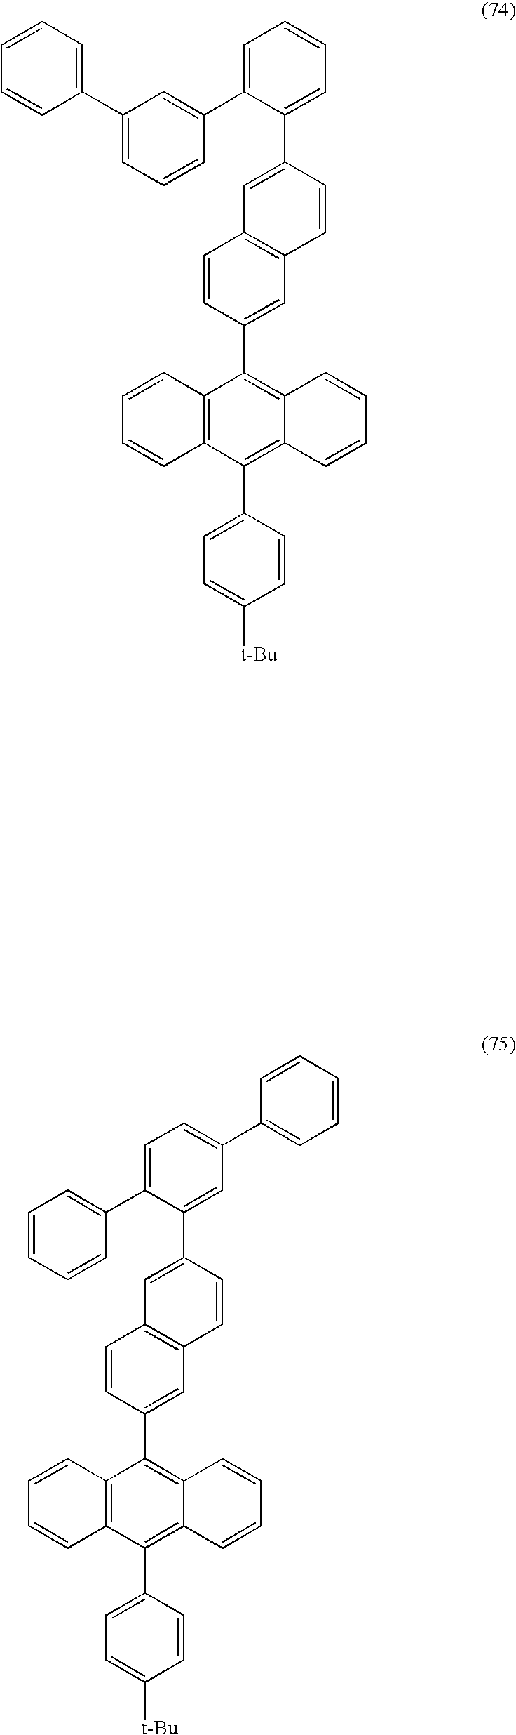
C12=C(C(C3=CC=C([t-Bu])C=C3)=C3C(=C1C1=CC4=C(C=C1)C=C(C1=CC=CC=C1C1=CC(C5=CC=CC=C5)=CC=C1)C=C4)C=CC=C3)C=CC=C2.C12=C(C(C3=CC=C([t-Bu])C=C3)=C3C(=C1C1=CC4=C(C=C1)C=C(C1=CC(C5=CC=CC=C5)=CC=C1C1=CC=CC=C1)C=C4)C=CC=C3)C=CC=C2
